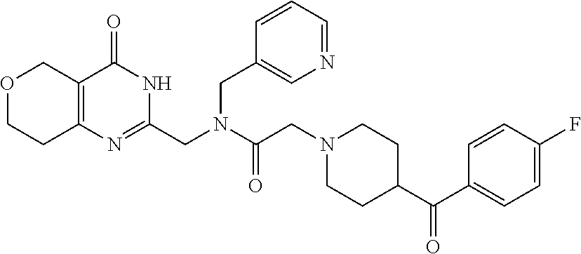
O1CCC2=C(C1)C(=O)NC(CN(C(CN1CCC(C(C3=CC=C(F)C=C3)=O)CC1)=O)CC1=CN=CC=C1)=N2
